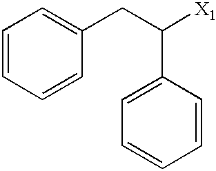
C1=CC=CC(CC([X1])C2=CC=CC=C2)=C1
